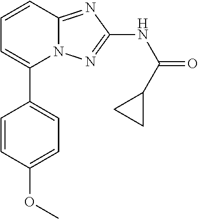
C1=CC(OC)=CC=C1C1=CC=CC2=NC(NC(=O)C3CC3)=NN12
